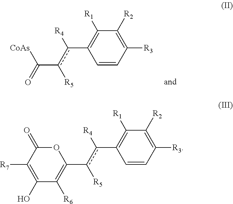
C1([R2])=C([R3])C=CC(c([R4])c([R5])C([CoAs])=O)=C1[R1].C1([R2])=C([R3])C=CC(c([R4])c([R5])C2=C([R6])C(O)=C([R7])C(=O)O2)=C1[R1]
